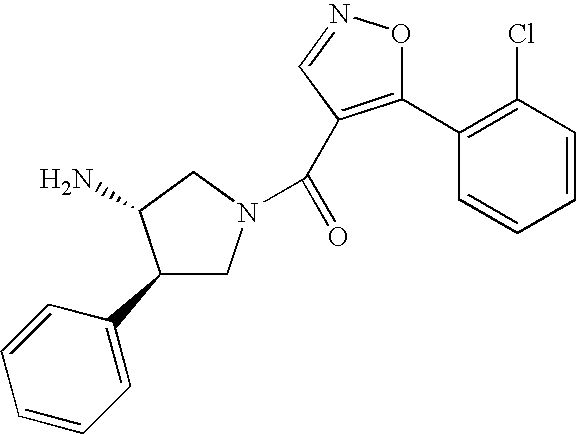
C1(C2=CC=CC=C2)CN(C(=O)C2=C(C3=C(Cl)C=CC=C3)ON=C2)CC1N
